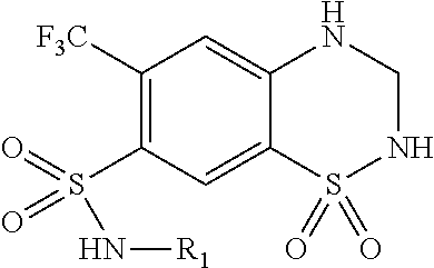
C1([F3C])=C(S(N[R1])(=O)=O)C=C2C(=C1)NCNS2(=O)=O
